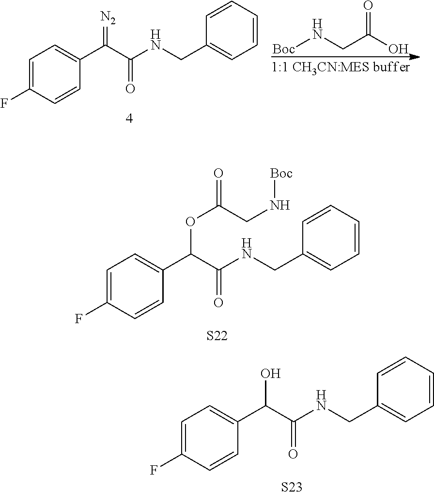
C1=C(F)C=CC(C(C(NCC2=CC=CC=C2)=O)OC(=O)CN[Boc])=C1.[S22].C1=C(F)C=CC(C(C(NCC2=CC=CC=C2)=O)O)=C1.[S23].C1=C(F)C=CC(C(C(NCC2=CC=CC=C2)=O)=[N2])=C1.[Boc]NCC(O)=O
